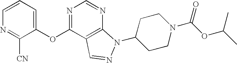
C1=CC=C(OC2=NC=NC3=C2C=NN3C2CCN(C(OC(C)C)=O)CC2)C([CN])=N1
